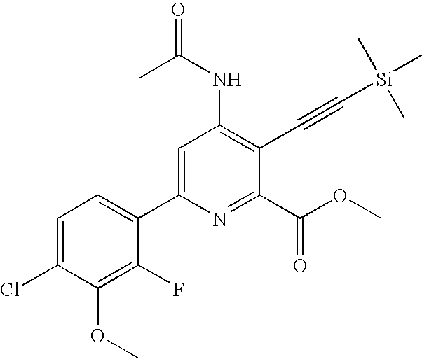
C1=C(Cl)C(OC)=C(F)C(C2=CC(NC(C)=O)=C(C#C[Si](C)(C)C)C(C(=O)OC)=N2)=C1
